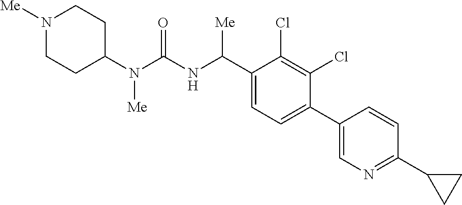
C1(N(C(NC(C2=CC=C(C3=CN=C(C4CC4)C=C3)C(Cl)=C2Cl)[Me])=O)[Me])CCN([Me])CC1
